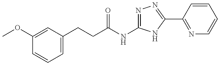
COC1=CC(CCC(=O)NC2=NN=C(C3=NC=CC=C3)N2)=CC=C1
